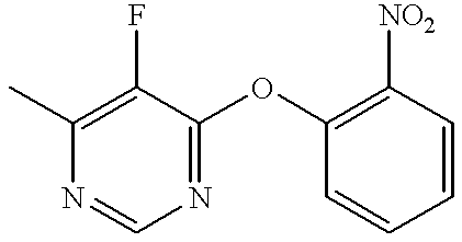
CC1=C(F)C(OC2=C([NO2])C=CC=C2)=NC=N1
